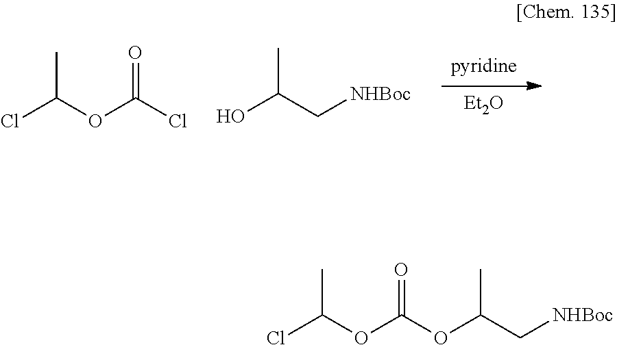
[pyridine].[Et2O].ClC(OC(Cl)=O)C.OC(C[NHBoc])C.ClC(OC(OC(C[NHBoc])C)=O)C
